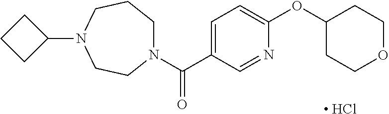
C1=C(C(=O)N2CCCN(C3CCC3)CC2)C=NC(OC2CCOCC2)=C1.[ HCl]
